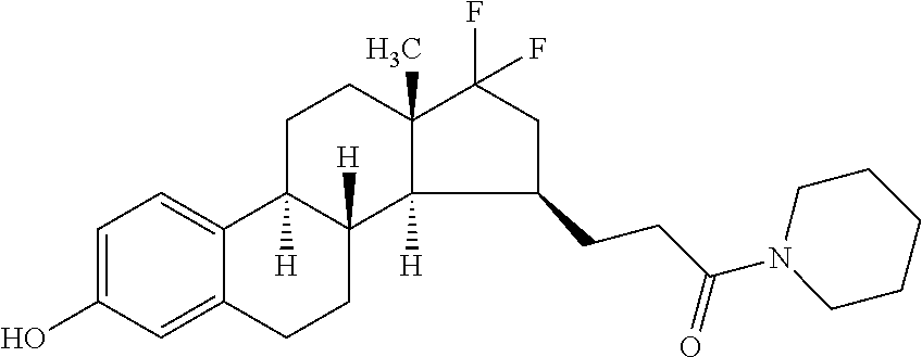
C1=C(O)C=C2C(=C1)C1([H])C([H])(CC2)C2([H])C(C)(CC1)C(F)(F)CC2CCC(=O)N1CCCCC1
